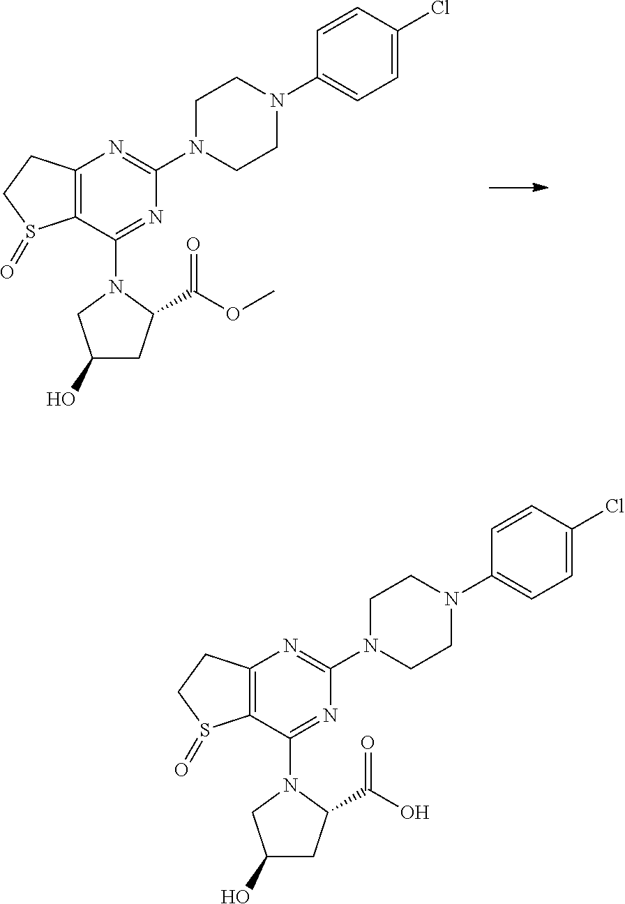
C12=C(C(N3C(C(OC)=O)CC(O)C3)=NC(N3CCN(C4=CC=C(Cl)C=C4)CC3)=N1)S(=O)CC2.C12=C(C(N3C(C(O)=O)CC(O)C3)=NC(N3CCN(C4=CC=C(Cl)C=C4)CC3)=N1)S(=O)CC2
